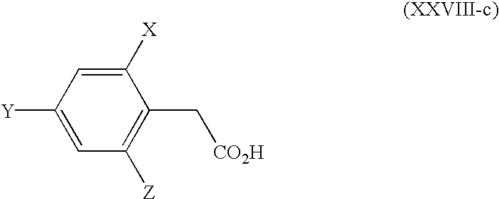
C1([X])=CC([Y])=CC([Z])=C1C[CO2H]
